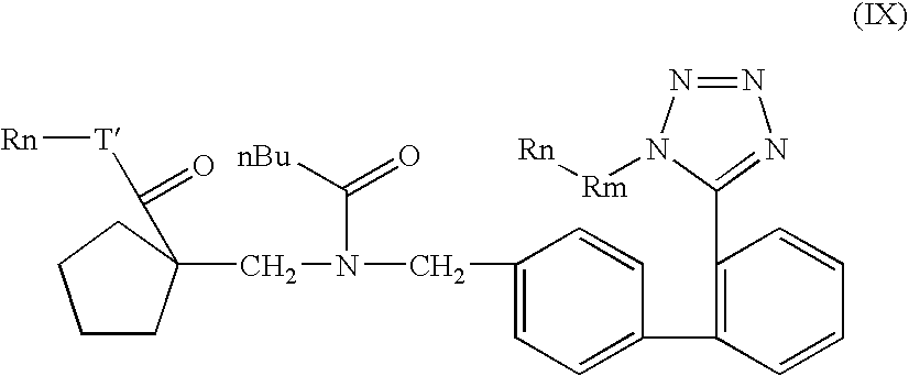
C1CC(CN(CC2=CC=C(C3=C(C4=NN=NN4[Rm][Rn])C=CC=C3)C=C2)C([nBu])=O)(C([T][Rn])=O)CC1
